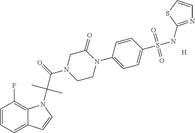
[H].C1=CC=C2C(=C1F)N(C(C(=O)N1CCN(C3=CC=C(S(NC4=NC=CS4)(=O)=O)C=C3)C(=O)C1)(C)C)C=C2
